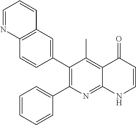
C12=C(C=C(C3=C(C4=CC=CC=C4)N=C4C(=C3C)C(=O)C=CN4)C=C1)C=CC=N2
